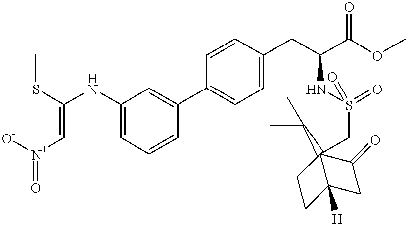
[O-][N+](C=C(SC)NC1=CC=CC(C2=CC=C(CC(NS(=O)(=O)CC34(C(C)C)CCC3([H])CC4=O)C(OC)=O)C=C2)=C1)=O
